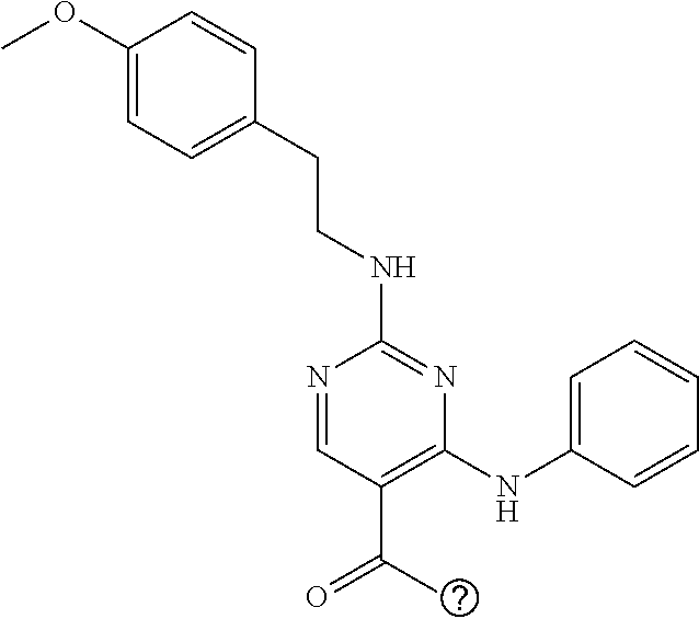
C1(NCCC2=CC=C(OC)C=C2)=NC(NC2=CC=CC=C2)=C(C(=O)C)C=N1
